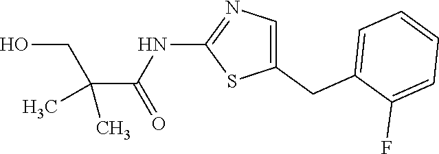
C1(CC2=CC=CC=C2F)=CN=C(NC(=O)C(CO)(C)C)S1
